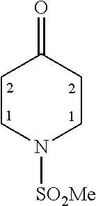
C1CN([SO2Me])CCC1=O
